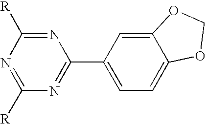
N1=C([R])N=C([R])N=C1C1=CC=C2C(=C1)OCO2
